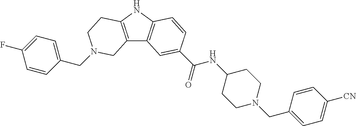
C1(CN2CCC3=C(C4=C(N3)C=CC(C(=O)NC3CCN(CC5=CC=C([CN])C=C5)CC3)=C4)C2)=CC=C(F)C=C1
